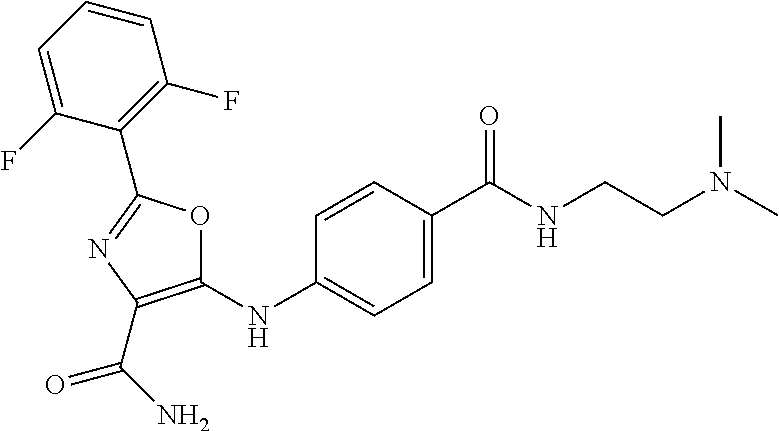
C1=CC=C(F)C(C2=NC(C(N)=O)=C(NC3=CC=C(C(=O)NCCN(C)C)C=C3)O2)=C1F
